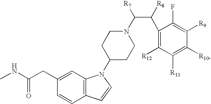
C1=C(CC(=O)NC)C=CC2=C1N(C1CCN(C(C(C3=C([R12])C([R11])=C([R10])C([R9])=C3F)[R8])[R7])CC1)C=C2
